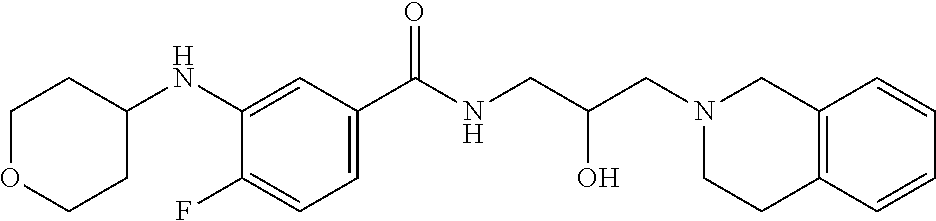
C1(NC2CCOCC2)=CC(C(NCC(CN2CCC3=C(C2)C=CC=C3)O)=O)=CC=C1F
